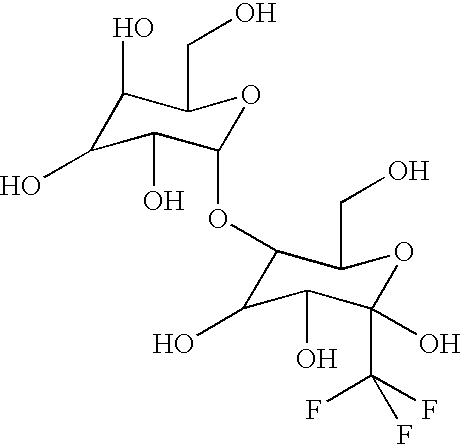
C1(O)C(O)C(O)C(OC2C(O)C(O)C(O)(C(F)(F)F)OC2CO)OC1CO
